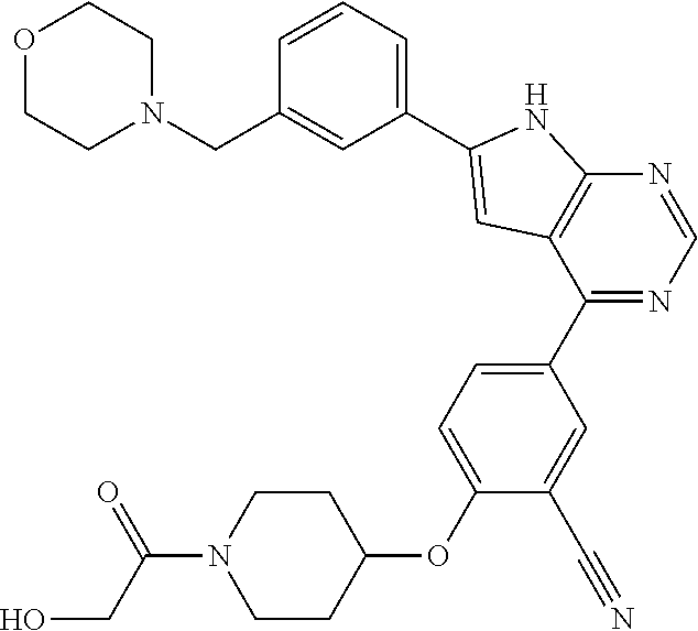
N1=CN=C(C2=CC=C(OC3CCN(C(CO)=O)CC3)C(C#N)=C2)C2=C1NC(C1=CC=CC(CN3CCOCC3)=C1)=C2
